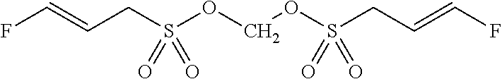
C(CS(OCOS(CC=CF)(=O)=O)(=O)=O)=CF
